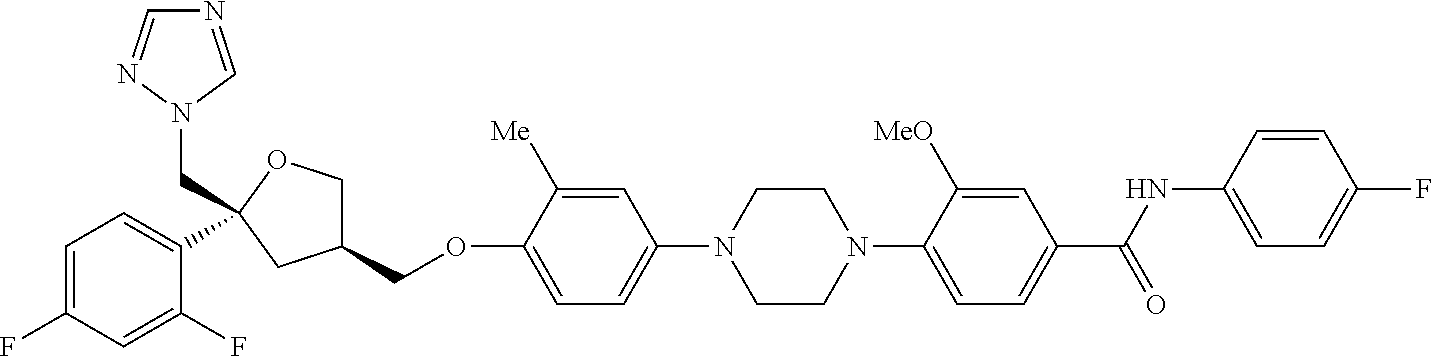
C1=C(F)C=C(F)C(C2(CN3C=NC=N3)OCC(COC3=CC=C(N4CCN(C5=CC=C(C(NC6=CC=C(F)C=C6)=O)C=C5[MeO])CC4)C=C3[Me])C2)=C1
